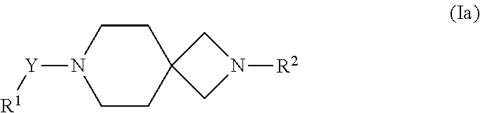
N1([Y][R1])CCC2(CC1)CN([R2])C2
